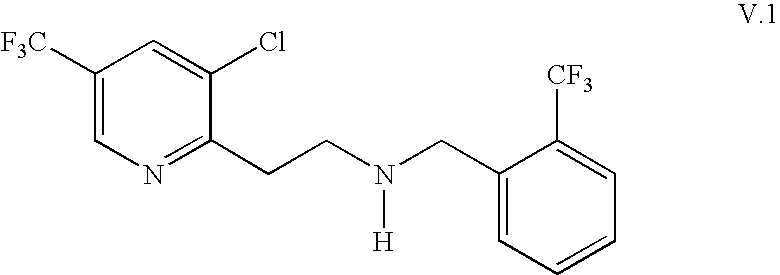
C1([F3C])=CN=C(CCN(CC2=CC=CC=C2[CF3])[H])C(Cl)=C1
